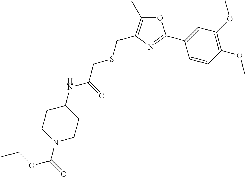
C1CN(C(=O)OCC)CCC1NC(CSCC1=C(C)OC(C2=CC(OC)=C(OC)C=C2)=N1)=O
